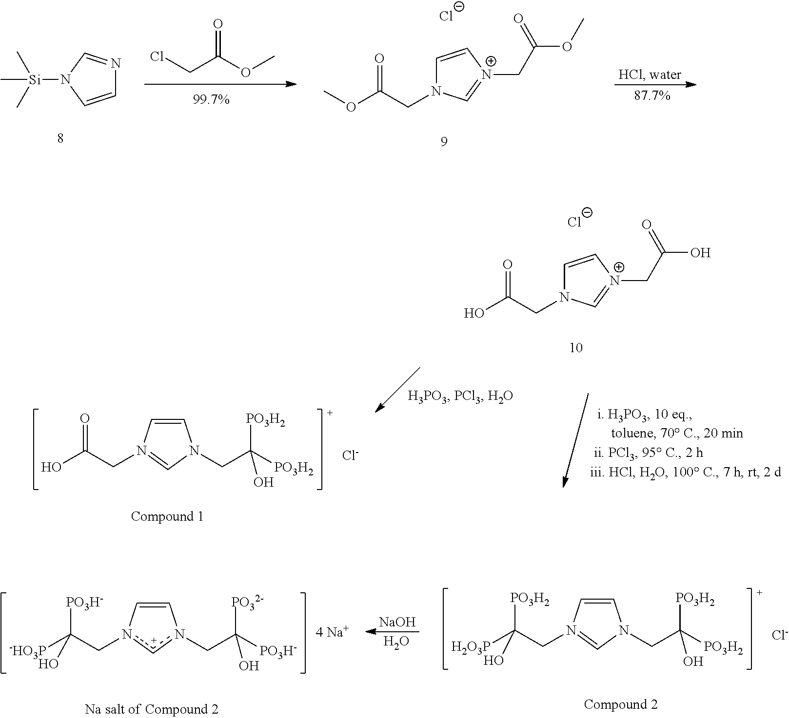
N1(CC(OC)=O)C=C[N+](CC(OC)=O)=C1.[Cl-].ClCC(OC)=O.C1=CN([Si](C)(C)C)C=N1.[NaOH].O.C1=CN(CC([H2O3P])([PO3H2])O)=CN1CC([PO3H2])([PO3H2])O.[Cl-].C1=Cn(CC([-HO3P])([PO3H-])O)[c+]n1CC([PO3H-])([PO32-])O.N1(CC(O)=O)C=C[N+](CC(O)=O)=C1.[Cl-].C1=CN(CC(O)=O)=CN1CC([PO3H2])([PO3H2])O.[Cl-]
